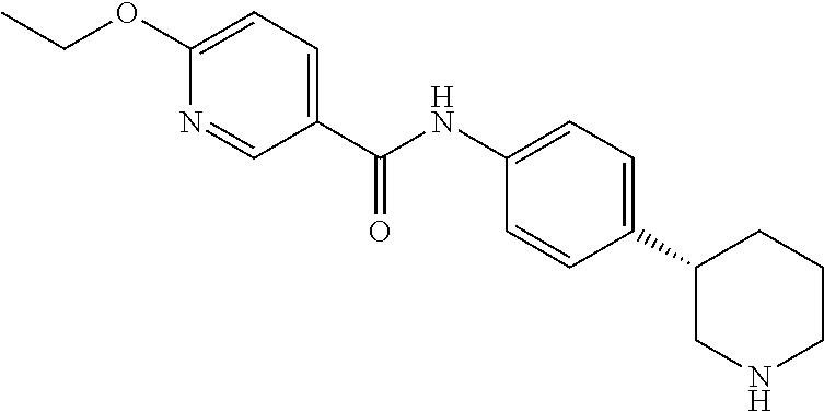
C1(C(NC2=CC=C(C3CNCCC3)C=C2)=O)=CC=C(OCC)N=C1
